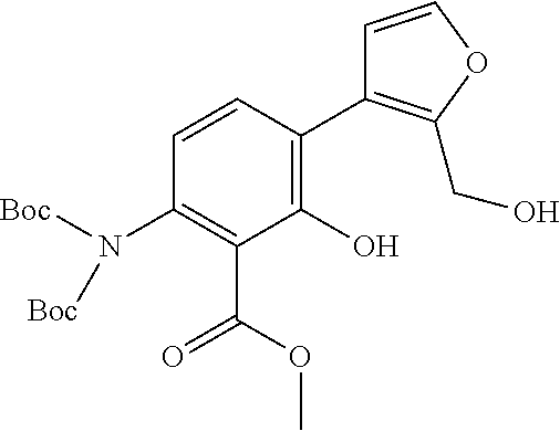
C1(O)=C(C2=C(CO)OC=C2)C=CC(N([Boc])[Boc])=C1C(=O)OC
